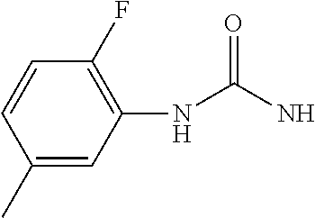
C1(C)=CC(NC(N)=O)=C(F)C=C1
